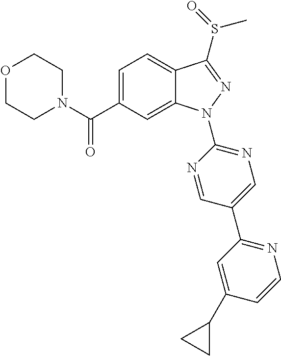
C1N(C(C2=CC=C3C(=C2)N(C2=NC=C(C4=NC=CC(C5CC5)=C4)C=N2)N=C3S(=O)C)=O)CCOC1
